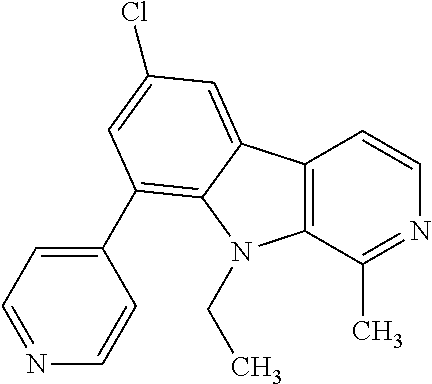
C12=C(C(C)=NC=C1)N(CC)C1=C(C3=CC=NC=C3)C=C(Cl)C=C21
